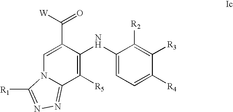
C1(NC2=C([R5])C3=NN=C([R1])N3C=C2C([W])=O)=CC=C([R4])C([R3])=C1[R2]
